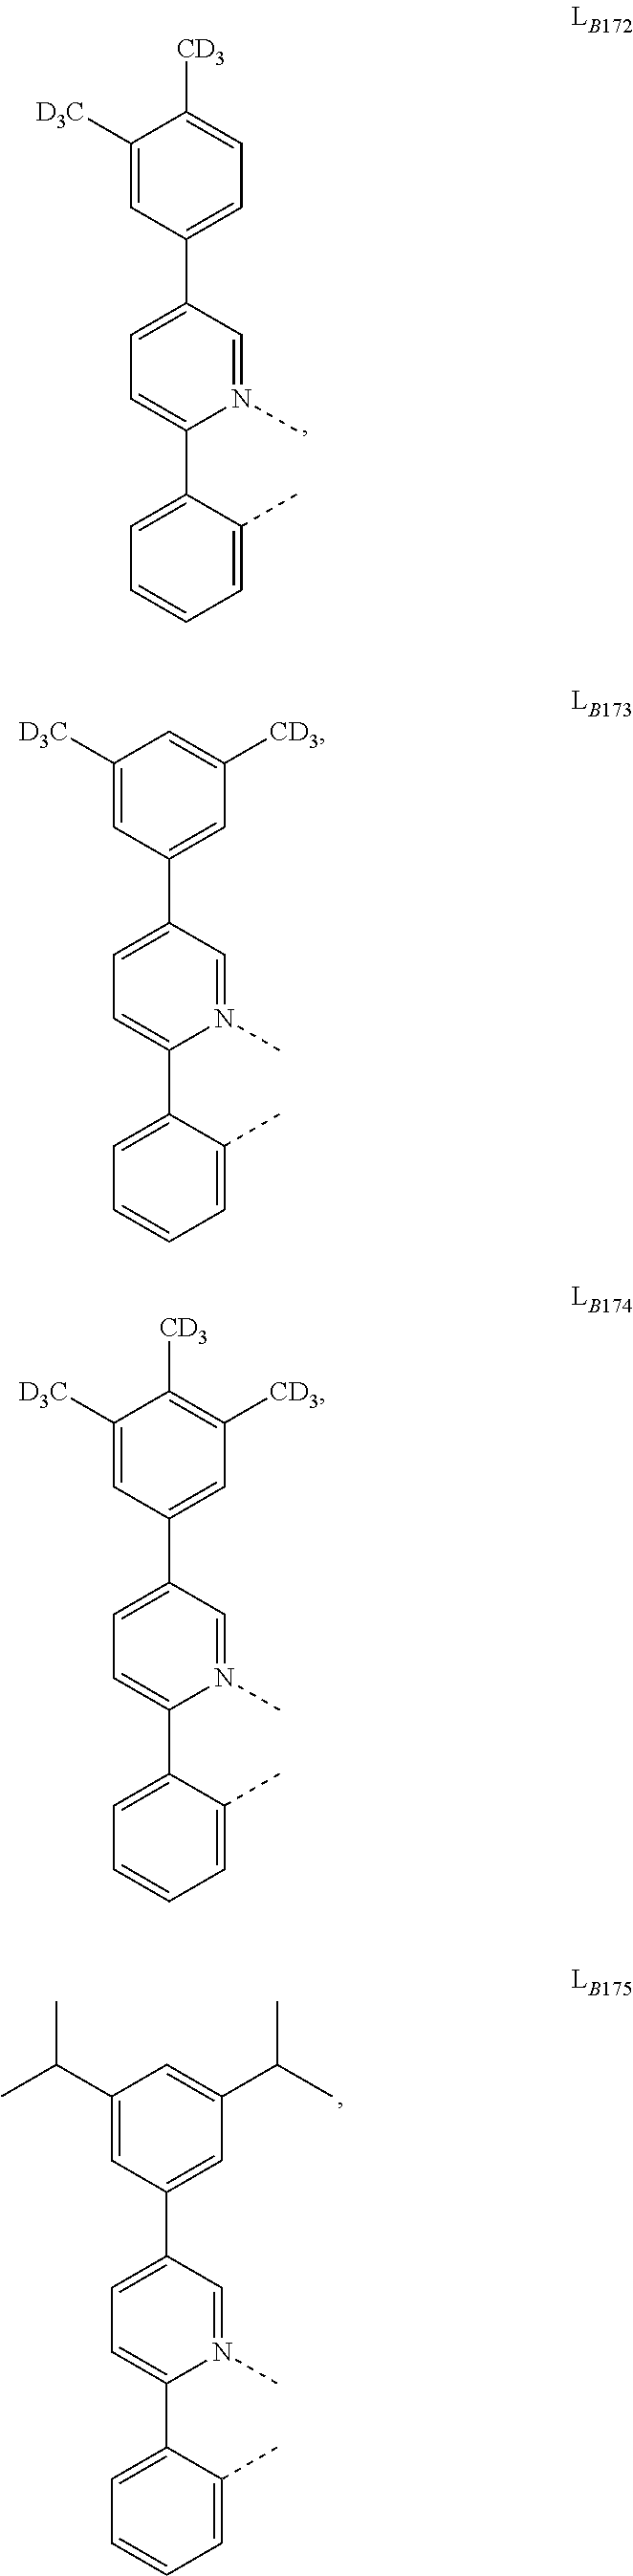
C1=C(C2=CC=C([CD3])C([D3C])=C2)C=N(C)C(C2=CC=CC=C2C)=C1.C1=C(C2=CC(C(C)C)=CC(C(C)C)=C2)C=N(C)C(C2=CC=CC=C2C)=C1.C1=C(C2=CC([CD3])=CC([D3C])=C2)C=N(C)C(C2=CC=CC=C2C)=C1.C1=C(C2=CC([CD3])=C([CD3])C([D3C])=C2)C=N(C)C(C2=CC=CC=C2C)=C1
